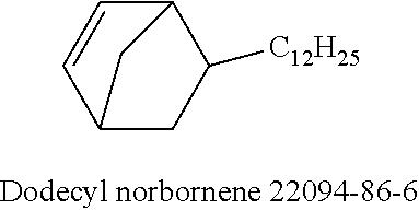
C12CC([C12H25])C(C=C1)C2
